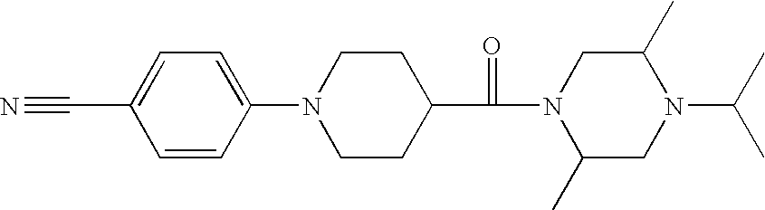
C1=C(C#N)C=CC(N2CCC(C(=O)N3C(C)CN(C(C)C)C(C)C3)CC2)=C1
